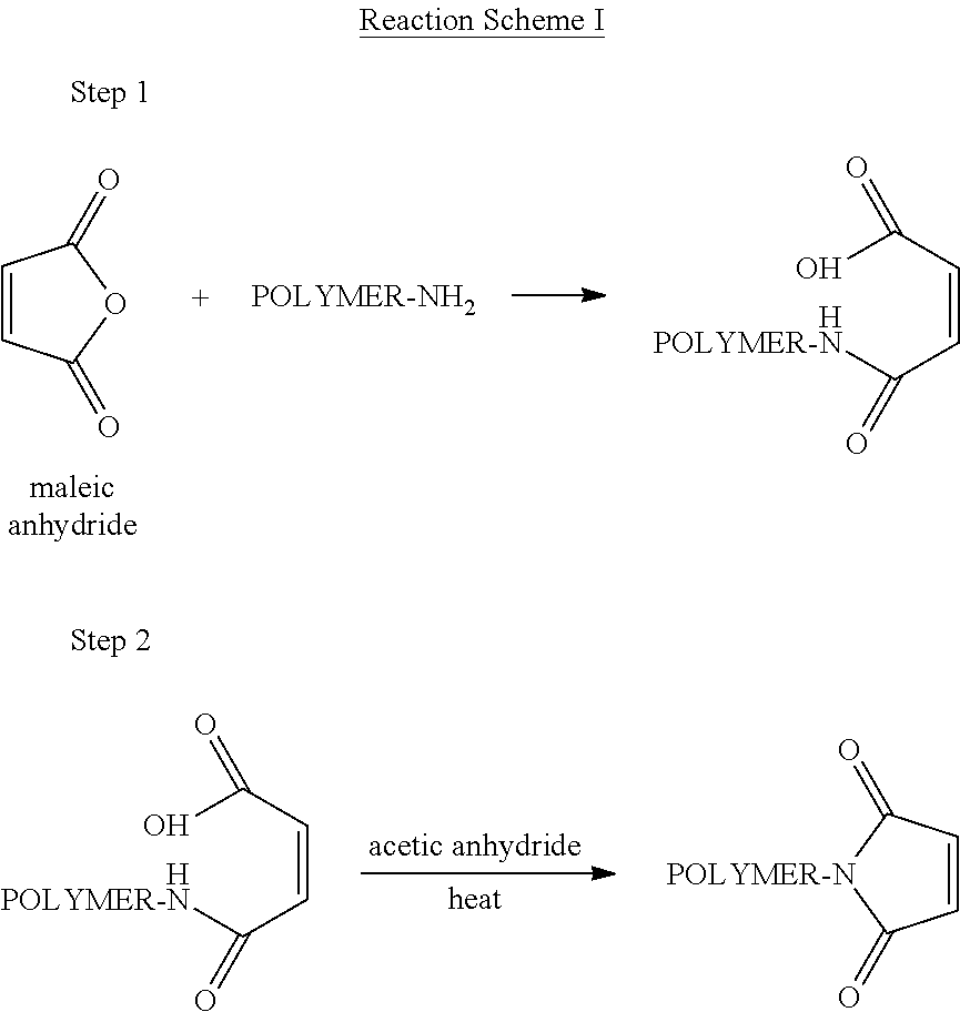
C1=CC(=O)OC1=O.OC(C=CC([HPOLYMER-N])=O)=O.OC(C=CC([HPOLYMER-N])=O)=O.C1=CC(=O)[POLYMER-N]C1=O
